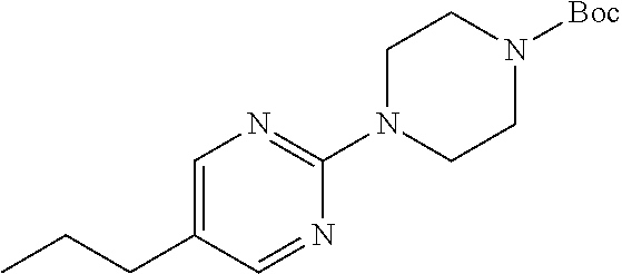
C1(N2CCN([Boc])CC2)=NC=C(CCC)C=N1
